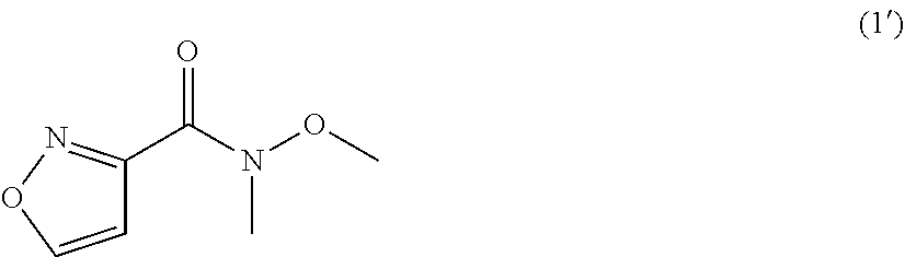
C1=CON=C1C(N(OC)C)=O
